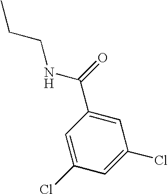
CCCNC(C1=CC(Cl)=CC(Cl)=C1)=O
